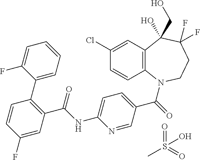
C12=C(N(C(=O)C3=CC=C(NC(C4=C(C5=CC=CC=C5F)C=CC(F)=C4)=O)N=C3)CCC(F)(F)C1(CO)O)C=CC(Cl)=C2.CS(=O)(=O)O
